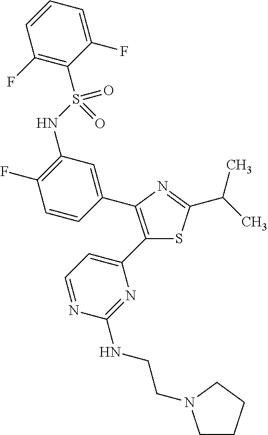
C1(C2=CC=NC(NCCN3CCCC3)=N2)=C(C2=CC(NS(C3=C(F)C=CC=C3F)(=O)=O)=C(F)C=C2)N=C(C(C)C)S1
